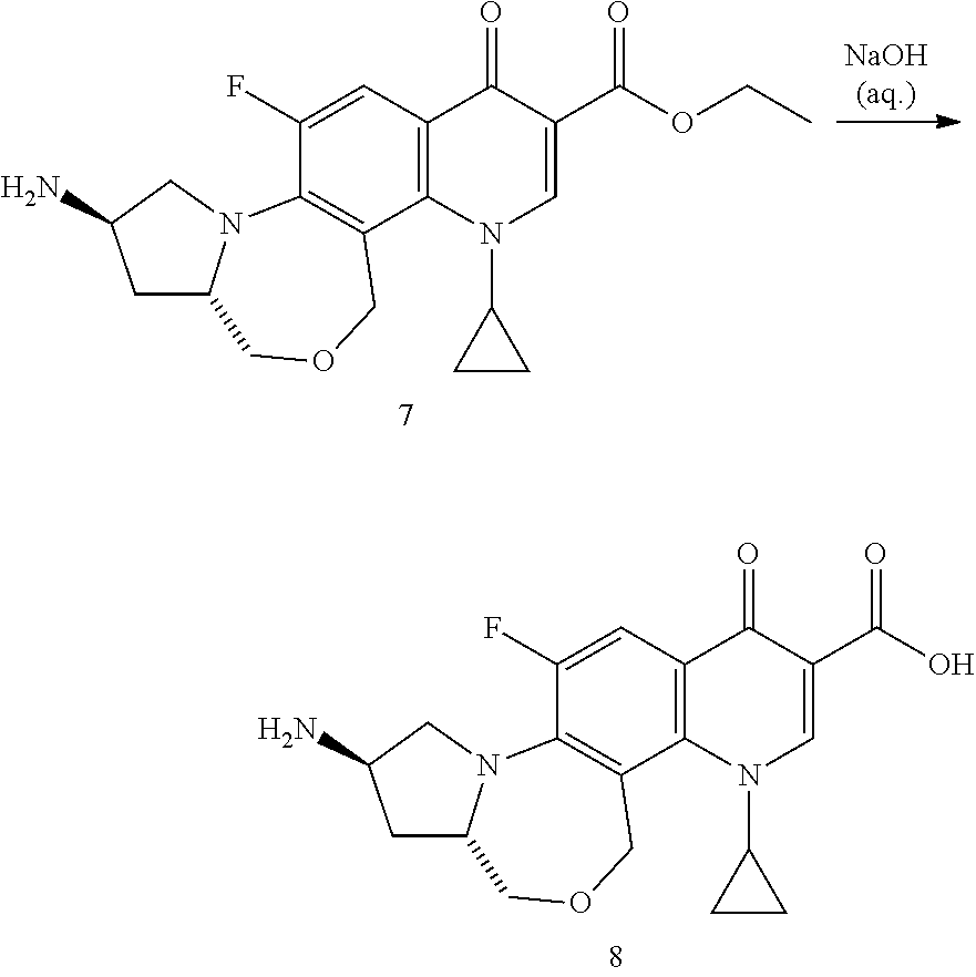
C1(F)=CC2=C(C3=C1N1C(COC3)CC(N)C1)N(C1CC1)C=C(C(O)=O)C2=O.C1(F)=CC2=C(C3=C1N1C(COC3)CC(N)C1)N(C1CC1)C=C(C(OCC)=O)C2=O
